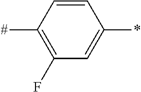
C1=CC([#])=C(F)C=C1*
